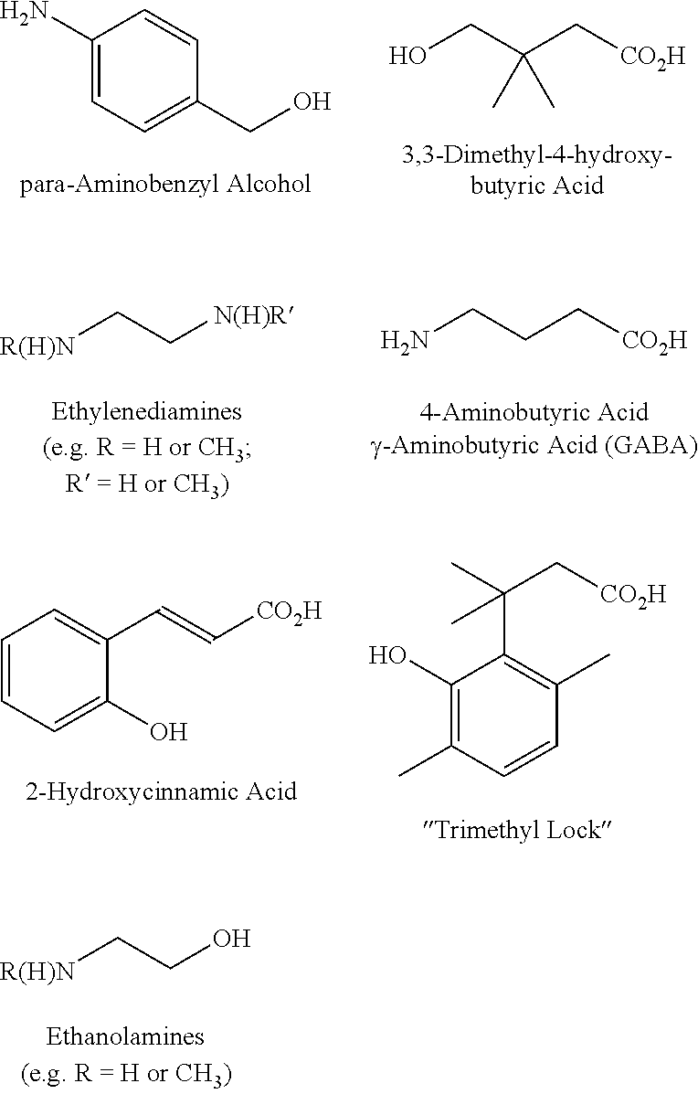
C1(N)=CC=C(CO)C=C1.OCC(C[CO2H])(C)C.[R(H)N]CC[N(H)R].NCCC[CO2H].C1=CC=C(O)C(C=C[CO2H])=C1.C1(O)=C(C)C=CC(C)=C1C(C)(C[CO2H])C.[R(H)N]CCO
